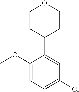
C1(OC)=CC=C(Cl)C=C1C1CCOCC1
